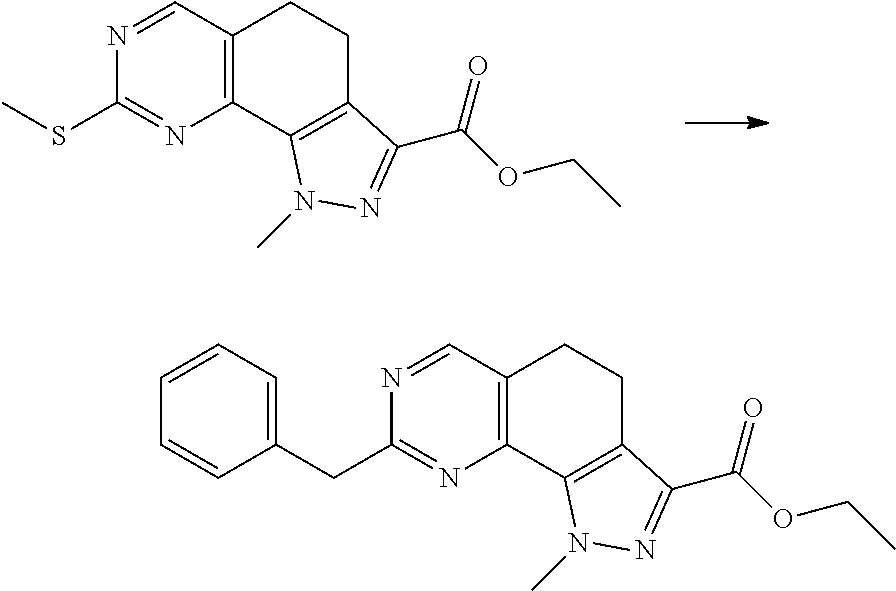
C12=C(C=NC(SC)=N1)CCC1=C2N(C)N=C1C(OCC)=O.C12=C(C=NC(CC3=CC=CC=C3)=N1)CCC1=C2N(C)N=C1C(OCC)=O
